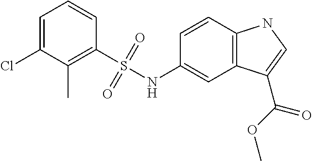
C1=C(Cl)C(C)=C(S(NC2=CC3=C(C=C2)NC=C3C(OC)=O)(=O)=O)C=C1
